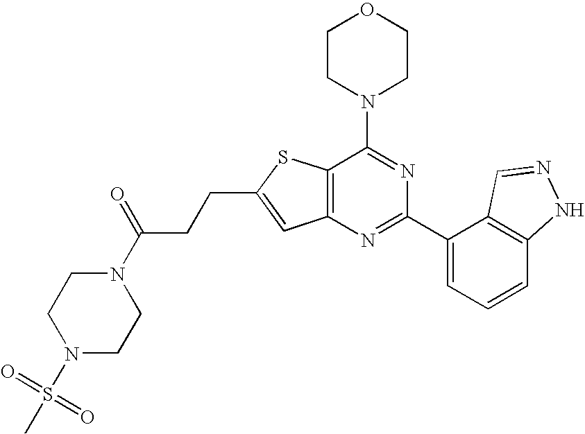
C1CN(C2=NC(C3=CC=CC4=C3C=NN4)=NC3=C2SC(CCC(N2CCN(S(C)(=O)=O)CC2)=O)=C3)CCO1
